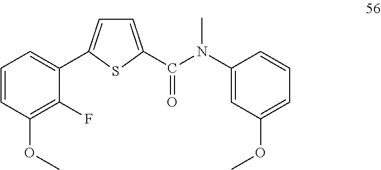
C1=CC(OC)=C(F)C(C2=CC=C(C(N(C3=CC(OC)=CC=C3)C)=O)S2)=C1
